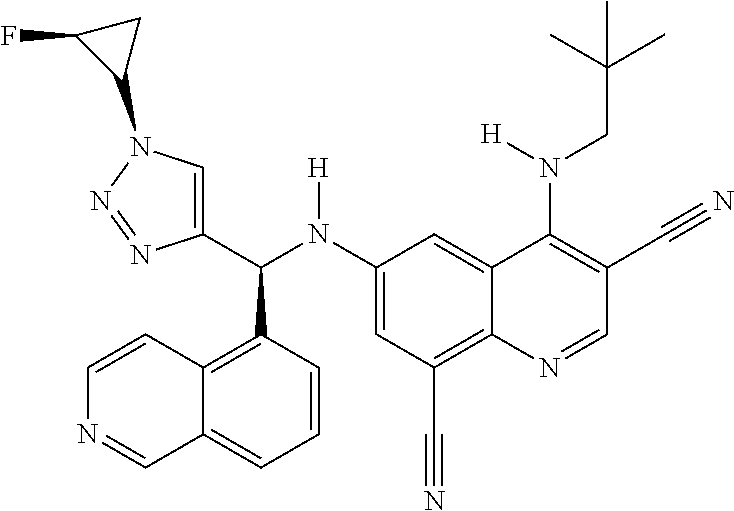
C1(N(C(C2=CN(C3CC3F)N=N2)C2=C3C(=CC=C2)C=NC=C3)[H])=CC(C#N)=C2C(=C1)C(N(CC(C)(C)C)[H])=C(C#N)C=N2
